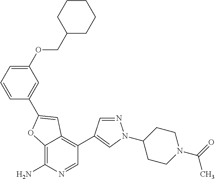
C12=C(N)N=CC(C3=CN(C4CCN(C(=O)C)CC4)N=C3)=C1C=C(C1=CC(OCC3CCCCC3)=CC=C1)O2
